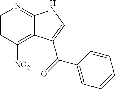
C1=CC([NO2])=C2C(=N1)NC=C2C(=O)C1=CC=CC=C1
